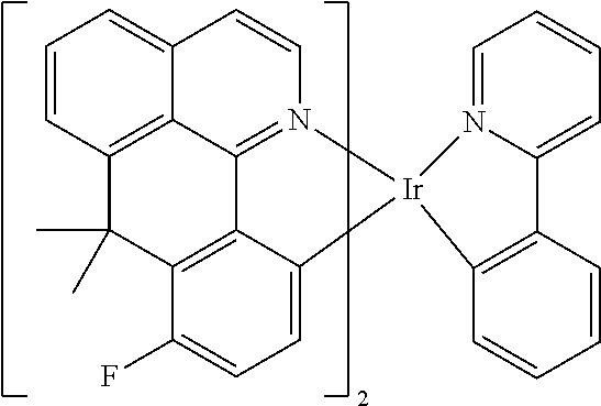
C12=C3C=CC=C1C=CN1=C2C2=C(C(F)=CC=C2[Ir]12C1=C(C4=CC=CC=N24)C=CC=C1)C3(C)C
